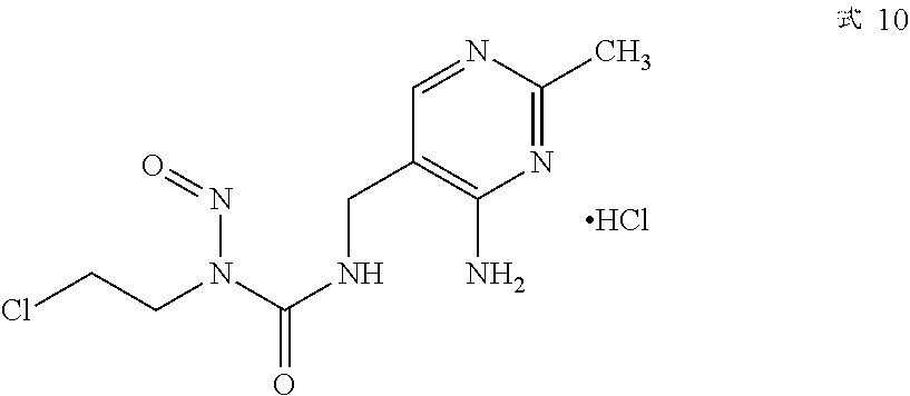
ClCCN(C(NCC1=C(N)N=C(C)N=C1)=O)N=O.Cl
